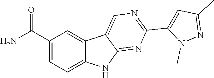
N1(C)C(C2=NC=C3C4=CC(C(N)=O)=CC=C4NC3=N2)=CC(C)=N1
